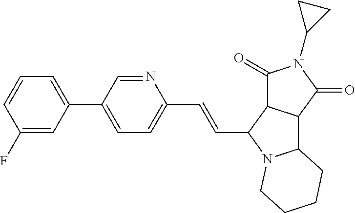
C1(C=CC2N3C(C4C2C(=O)N(C2CC2)C4=O)CCCC3)=CC=C(C2=CC=CC(F)=C2)C=N1
